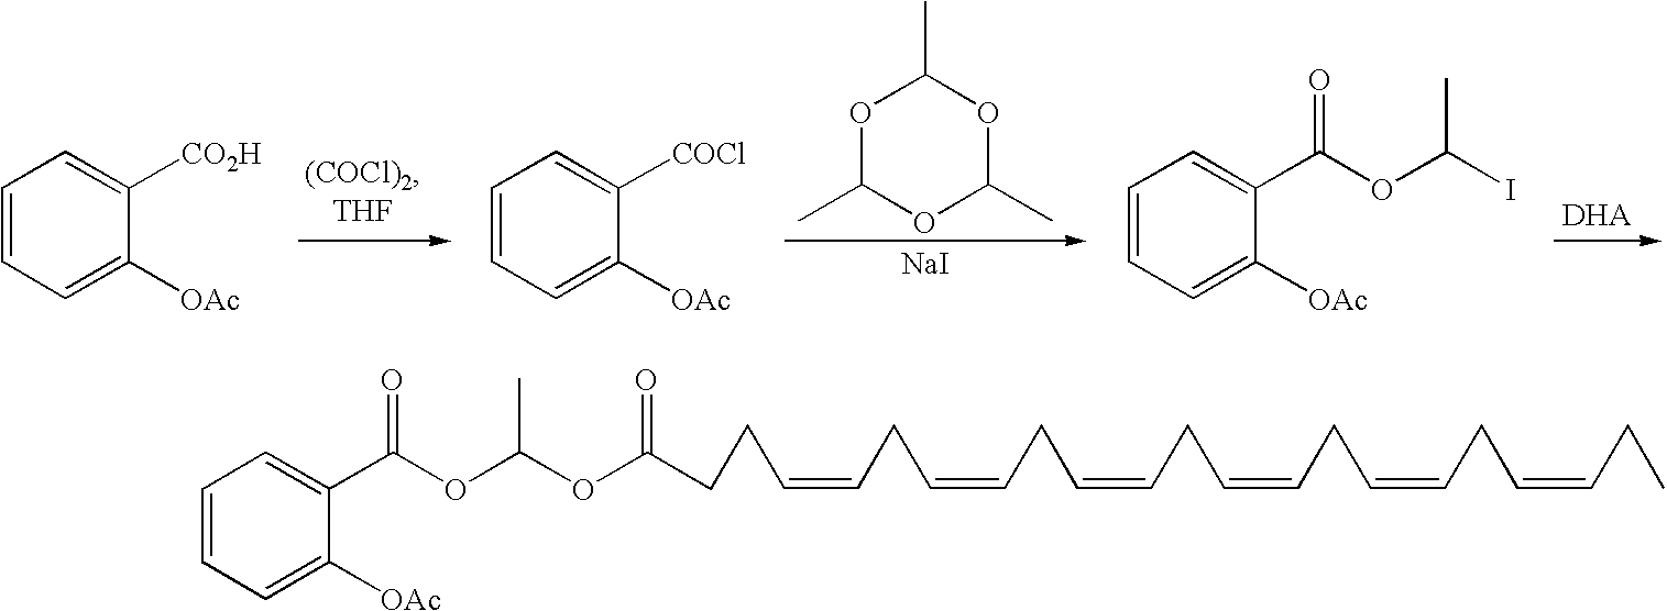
C1=CC=C([OAc])C([CO2H])=C1.C1=CC=C([OAc])C([COCl])=C1.O1C(C)OC(C)OC1C.C1=CC=C([OAc])C(C(OC(I)C)=O)=C1.[NaI].C1=CC=C([OAc])C(C(OC(OC(CCC=CCC=CCC=CCC=CCC=CCC=CCC)=O)C)=O)=C1
